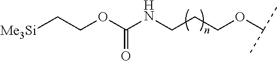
C(CCOC(C)C)NC(OCC[Me3Si])=O
